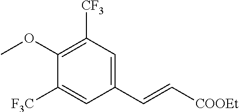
C1([F3C])=CC(C=C[COOEt])=CC([CF3])=C1OC
